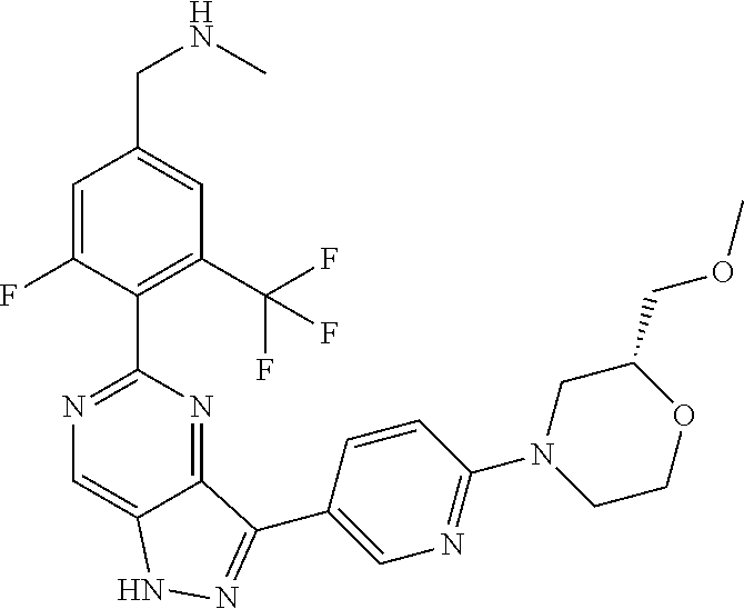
C1=C(F)C(C2=NC=C3C(=N2)C(C2=CN=C(N4CCOC(COC)C4)C=C2)=NN3)=C(C(F)(F)F)C=C1CNC
